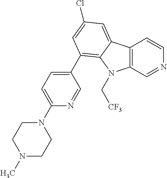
C12=C(C=NC=C1)N(C[CF3])C1=C(C3=CC=C(N4CCN(C)CC4)N=C3)C=C(Cl)C=C21
